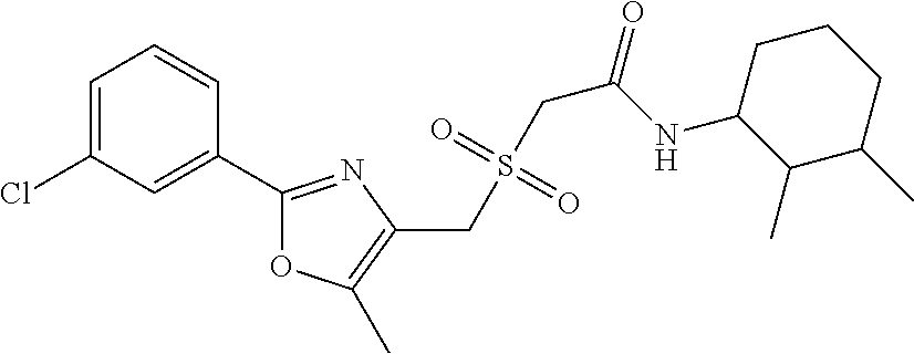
C1=C(Cl)C=C(C2=NC(CS(=O)(=O)CC(NC3CCCC(C)C3C)=O)=C(C)O2)C=C1
